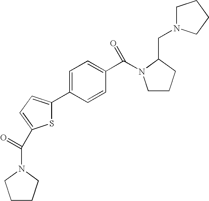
S1C(C2=CC=C(C(N3CCCC3CN3CCCC3)=O)C=C2)=CC=C1C(N1CCCC1)=O
